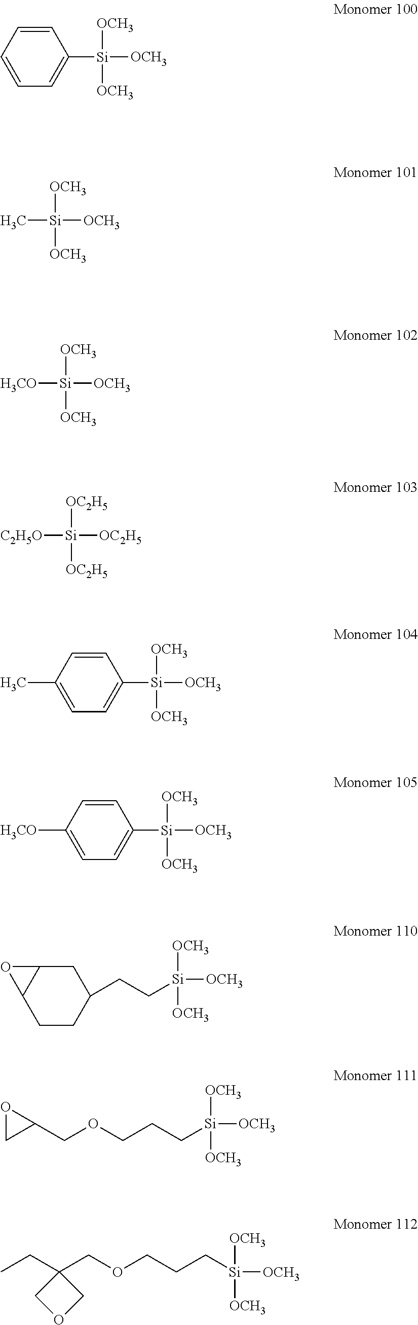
C1=CC=CC=C1[Si]([OCH3])([OCH3])[OCH3].C[Si]([OCH3])([OCH3])[OCH3].[H3CO][Si]([OCH3])([OCH3])[OCH3].[C2H5O][Si]([OC2H5])([OC2H5])[OC2H5].C1=CC(C)=CC=C1[Si]([OCH3])([OCH3])[OCH3].C1=CC([H3CO])=CC=C1[Si]([OCH3])([OCH3])[OCH3].[OCH3][Si]([OCH3])([OCH3])CCC1CC2C(CC1)O2.[OCH3][Si]([OCH3])([OCH3])CCCOCC1OC1.[OCH3][Si]([OCH3])([OCH3])CCCOCC1(CC)COC1
